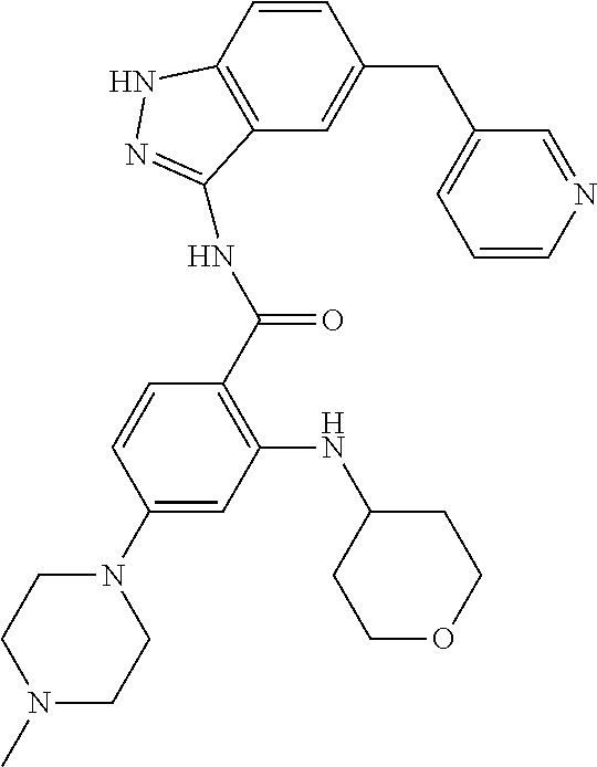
C1=CC(N2CCN(C)CC2)=CC(NC2CCOCC2)=C1C(=O)NC1=NNC2=C1C=C(CC1=CC=CN=C1)C=C2
